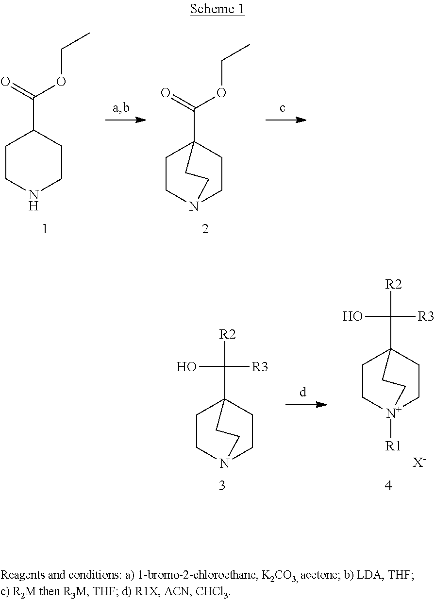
C1CN2CCC1(C(=O)OCC)CC2.C1CNCCC1C(=O)OCC.C1CN2CCC1(C([R2])([R3])O)CC2.C1C[N+]2([R1])CCC1(C([R2])([R3])O)CC2.[X-]
